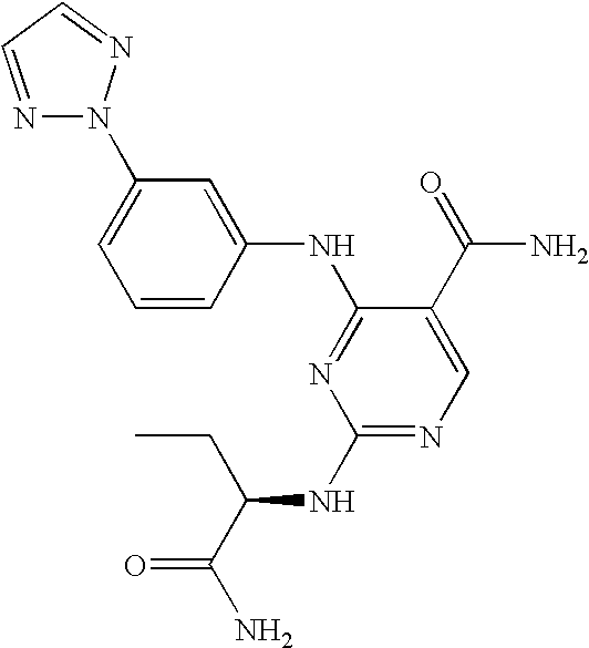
N1=CC=NN1C1=CC=CC(NC2=NC(NC(C(N)=O)CC)=NC=C2C(=O)N)=C1
